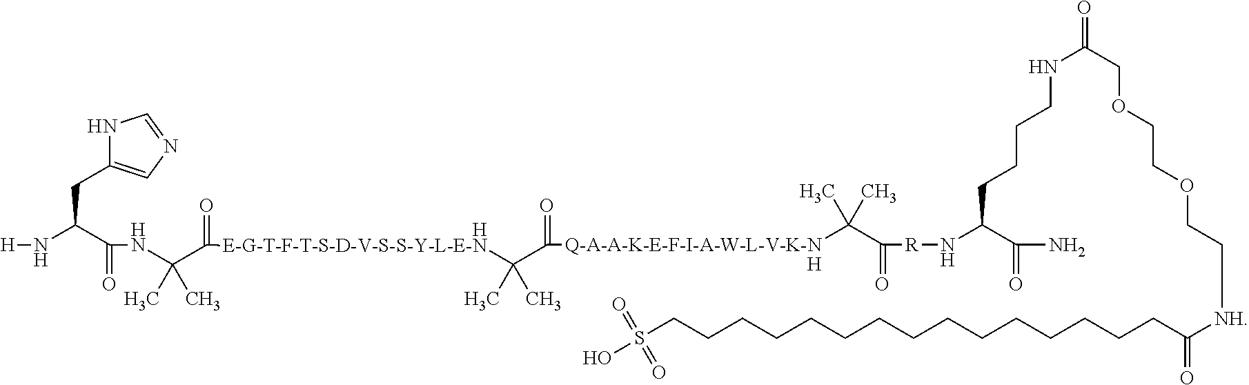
N1C(CC(N[H])C(NC(C)(C)C(=O)[HE-G-T-F-T-S-D-V-S-S-Y-L-E-N]C(C)(C)C(=O)[Q-A-A-K-E-F-I-A-W-L-V-K-NH]C(C(=O)[R]NC(C(=O)N)CCCCNC(COCCOCC[NH]C(=O)CCCCCCCCCCCCCCCS(O)(=O)=O)=O)(C)C)=O)=CN=C1
